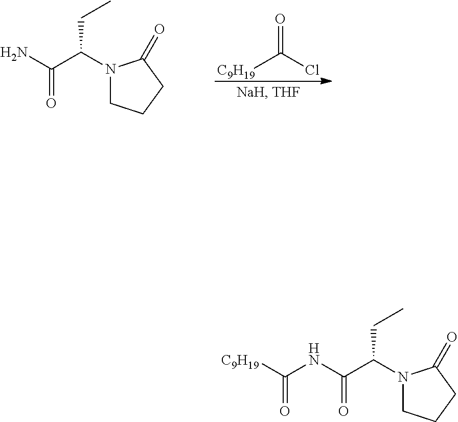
[C9H19]C(Cl)=O.N1(C(C(=O)N)CC)CCCC1=O.N1(C(C(=O)NC(=O)[C9H19])CC)CCCC1=O
